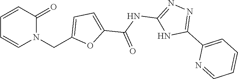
C1=CC(=O)N(CC2=CC=C(C(NC3=NN=C(C4=CC=CC=N4)N3)=O)O2)C=C1
